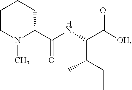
N1(C)CCCCC1C(=O)NC(C(CC)C)C(=O)[OH]
